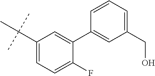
C1(C(C)(C)C)=CC=C(F)C(C2=CC(CO)=CC=C2)=C1
